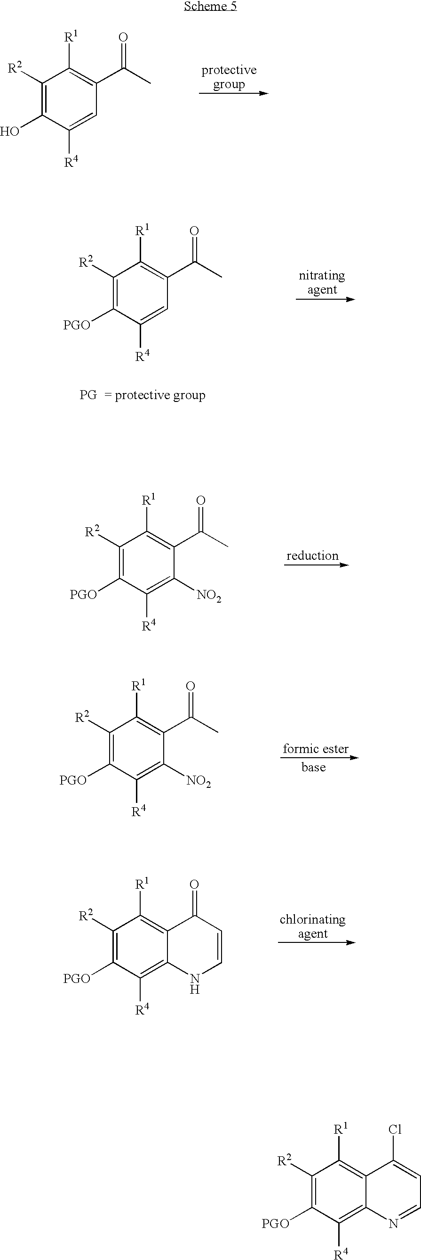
C1([R2])=C(O)C([R4])=CC(C(C)=O)=C1[R1].C1([R2])=C([PGO])C([R4])=CC(C(C)=O)=C1[R1].C1([R2])=C([PGO])C([R4])=C([NO2])C(C(C)=O)=C1[R1].C1([R2])=C([PGO])C([R4])=C([NO2])C(C(C)=O)=C1[R1].C1([R2])=C([PGO])C([R4])=C2C(=C1[R1])C(=O)C=CN2.C1([R2])=C([PGO])C([R4])=C2C(=C1[R1])C(Cl)=CC=N2
